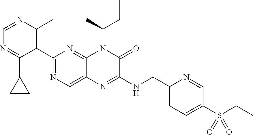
C1=NC(C)=C(C2=NC=C3C(=N2)N(C(C)CC)C(=O)C(NCC2=CC=C(S(=O)(=O)CC)C=N2)=N3)C(C2CC2)=N1
